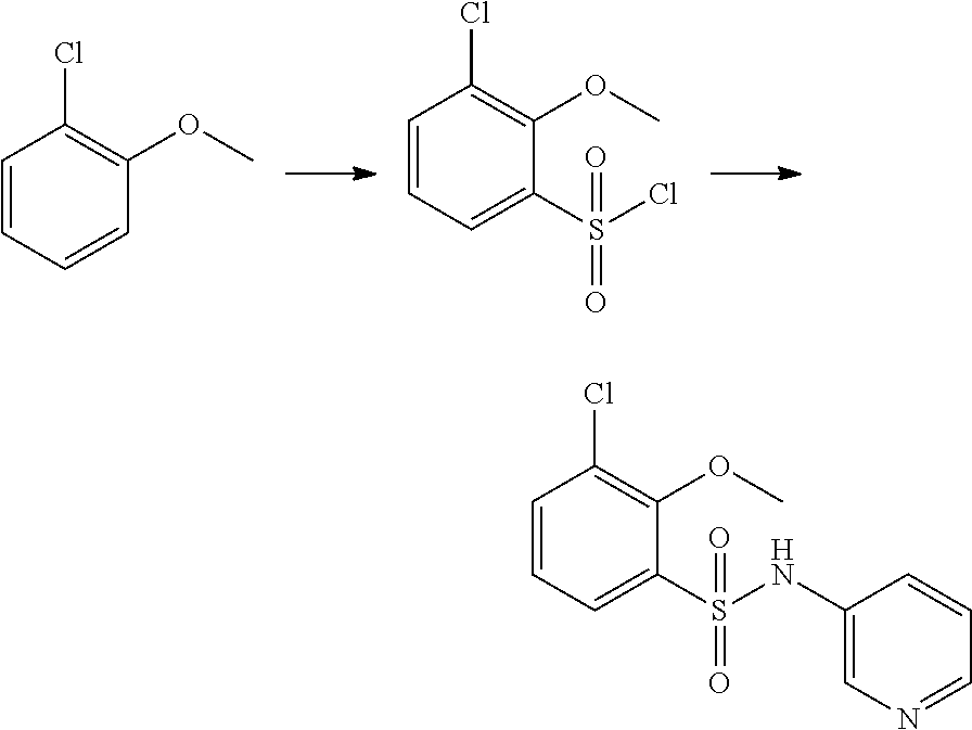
C1=CC=CC(OC)=C1Cl.C1=CC=C(S(Cl)(=O)=O)C(OC)=C1Cl.C1=CC=C(S(NC2=CN=CC=C2)(=O)=O)C(OC)=C1Cl
